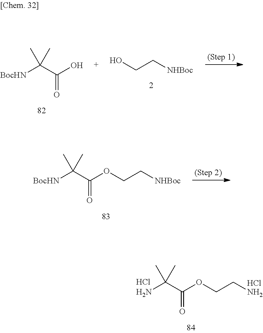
C([BocHN])(C(O)=O)(C)C.C(CO)[NHBoc].C([BocHN])(C(OCC[NHBoc])=O)(C)C.C(N)(C(OCCN)=O)(C)C.Cl.Cl
